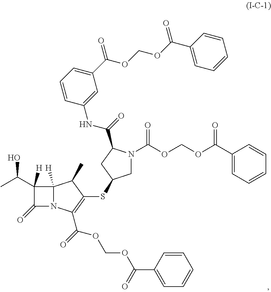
C1(=O)N2C(C(OCOC(C3=CC=CC=C3)=O)=O)=C(SC3CN(C(OCOC(C4=CC=CC=C4)=O)=O)C(C(NC4=CC(C(OCOC(C5=CC=CC=C5)=O)=O)=CC=C4)=O)C3)C(C)C2([H])C1(C(C)O)[H]
